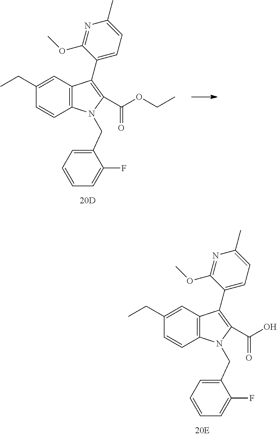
C1(CC)=CC2=C(C=C1)N(CC1=CC=CC=C1F)C(C(OCC)=O)=C2C1=CC=C(C)N=C1OC.C1(CC)=CC2=C(C=C1)N(CC1=CC=CC=C1F)C(C(O)=O)=C2C1=CC=C(C)N=C1OC
